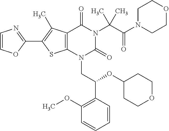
C12=C(C(C)=C(C3=NC=CO3)S1)C(=O)N(C(C(N1CCOCC1)=O)(C)C)C(=O)N2CC(C1=C(OC)C=CC=C1)OC1CCOCC1
